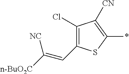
C1(C=C([n-BuO2C])[NC])=C(Cl)C([CN])=C(*)S1
